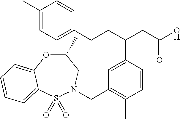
C1(C)=CC=C(CCC(CC(O)=O)C2=CC(CN3S(=O)(=O)C4=CC=CC=C4OC(C)C3)=C(C)C=C2)C=C1
